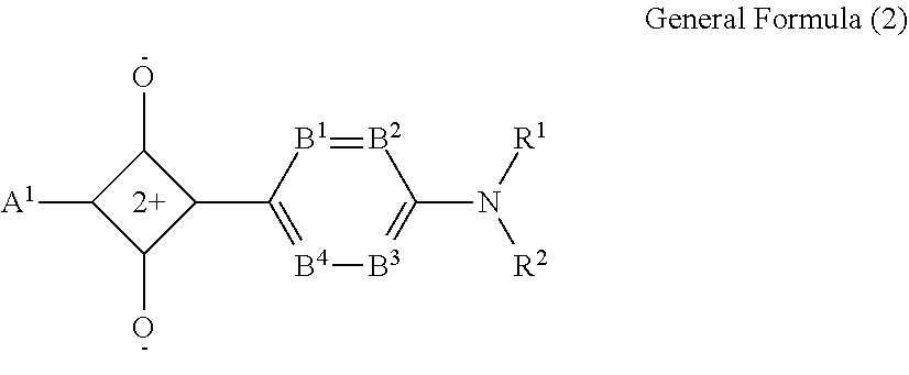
C1([A1])C(O)C(C2=[B4][B3]=C(N([R1])[R2])[B2]=[B1]2)C1O
